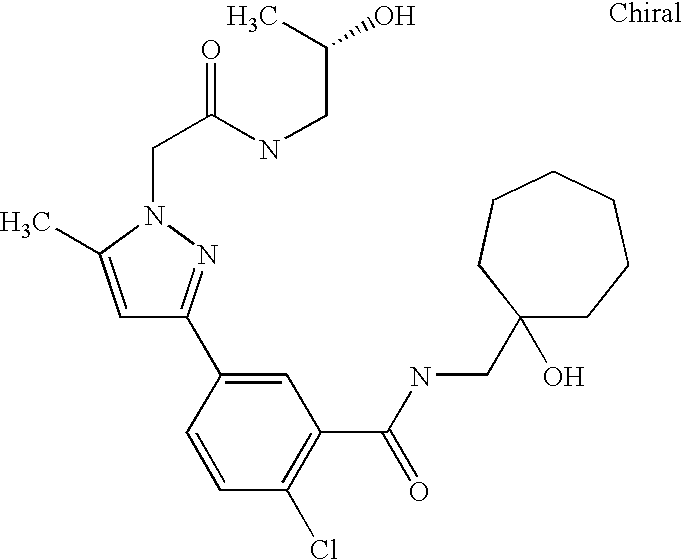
C1=C(C)N(CC(NCC(C)O)=O)N=C1C1=CC(C(NCC2(O)CCCCCC2)=O)=C(Cl)C=C1
